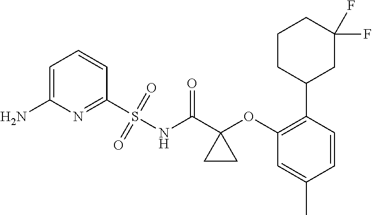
C1=C(N)N=C(S(NC(C2(OC3=C(C4CC(F)(F)CCC4)C=CC(C)=C3)CC2)=O)(=O)=O)C=C1
